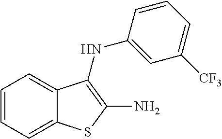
C12=CC=CC=C1C(NC1=CC([CF3])=CC=C1)=C(N)S2
